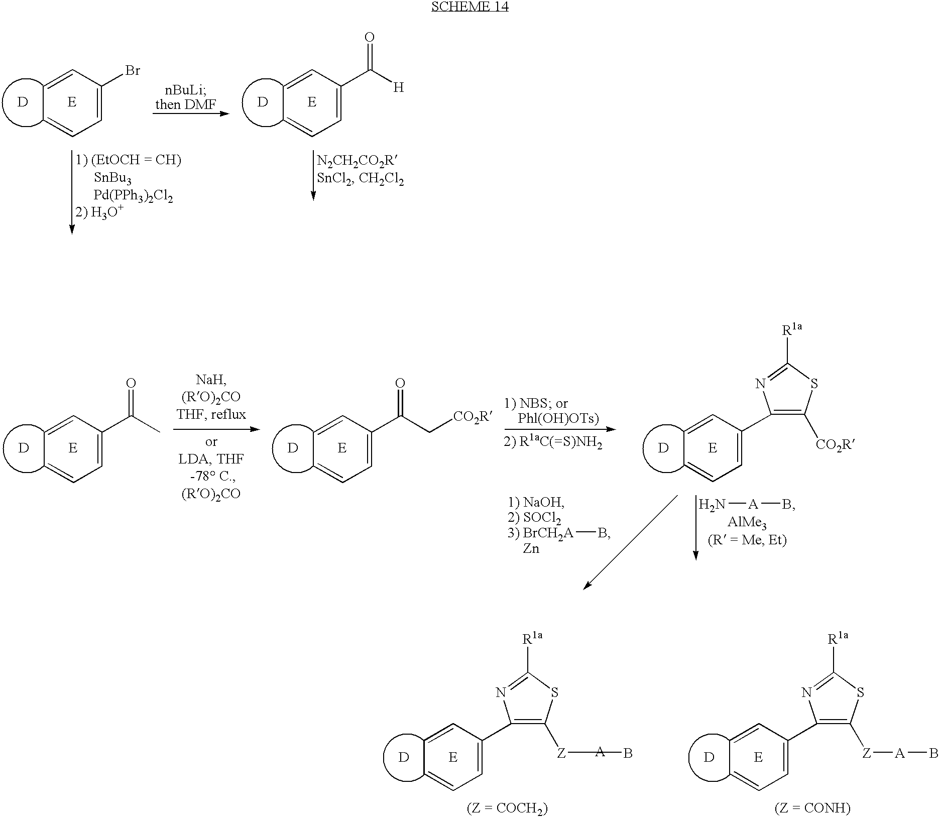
C1=C(Br)C=CC=C1.[D].C1=C(C([H])=O)C=CC=C1.[D].C1=C(C(C)=O)C=CC=C1.[D].C1=C(C(C[CO2R])=O)C=CC=C1.[D].[D].C1=C(C2=C([CO2R])SC([R1a])=N2)C=CC=C1.N[A]B.[AlMe3].[BrCH2A]B.[Zn].[D].C1=C(C2=C([Z]CB)SC([R1a])=N2)C=CC=C1.[D].C1=C(C2=C([Z][A]B)SC([R1a])=N2)C=CC=C1
